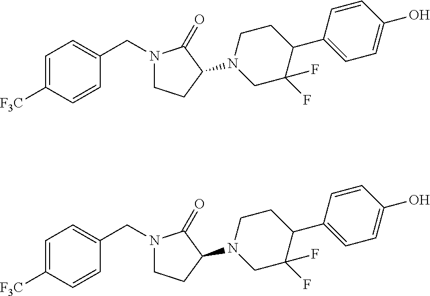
C1=CC(C2C(F)(F)CN(C3C(=O)N(CC4=CC=C([F3C])C=C4)CC3)CC2)=CC=C1O.C1=CC(C2C(F)(F)CN(C3C(=O)N(CC4=CC=C([F3C])C=C4)CC3)CC2)=CC=C1O
